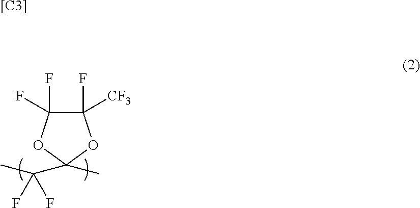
C1(F)([CF3])C(F)(F)OC(C)(C(C)(F)F)O1.[[C3]]
